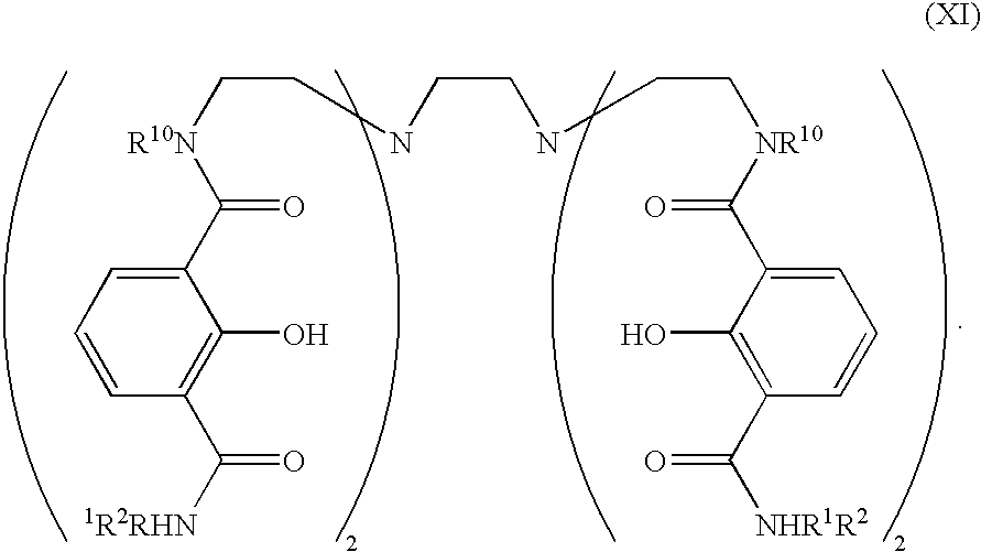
C1=CC(C(=O)[1R2RHN])=C(O)C(C(=O)[R10N]CCNCCNCC[NR10]C(C2=CC=CC(C(=O)[NHR1R2])=C2O)=O)=C1
